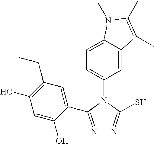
N1=C(C2=CC(CC)=C(O)C=C2O)N(C2=CC=C3C(=C2)C(C)=C(C)N3C)C(S)=N1
